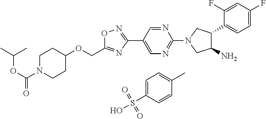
C1N(C(OC(C)C)=O)CCC(OCC2=NC(C3=CN=C(N4CC(N)C(C5=CC=C(F)C=C5F)C4)N=C3)=NO2)C1.C1=C(S(O)(=O)=O)C=CC(C)=C1
